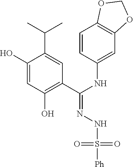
C1(O)=CC(O)=C(C(NC2=CC3=C(C=C2)OCO3)=NNS([Ph])(=O)=O)C=C1C(C)C
